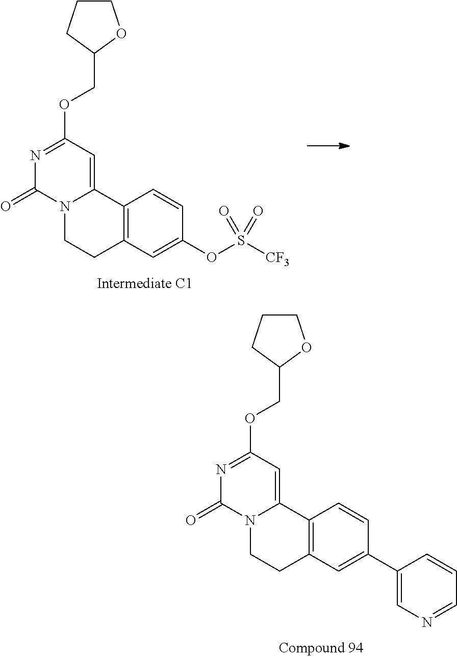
N1=C(OCC2OCCC2)C=C2N(C1=O)CCC1=C2C=CC(C2=CN=CC=C2)=C1.N1=C(OCC2OCCC2)C=C2N(C1=O)CCC1=C2C=CC(OS([CF3])(=O)=O)=C1
